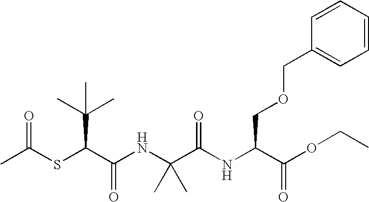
C(C(NC(C(OCC)=O)COCC1=CC=CC=C1)=O)(C)(C)NC(C(SC(C)=O)C(C)(C)C)=O
